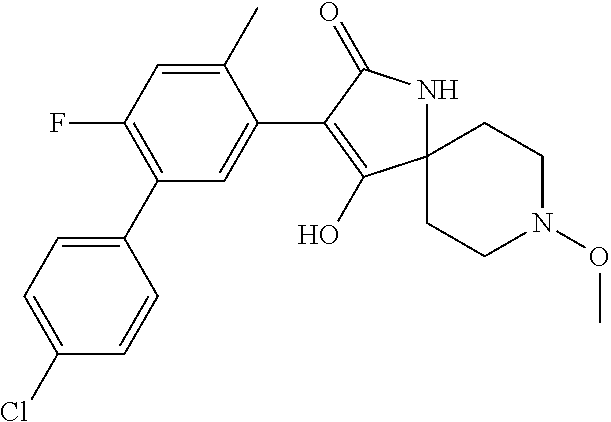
C1(C)=CC(F)=C(C2=CC=C(Cl)C=C2)C=C1C1=C(O)C2(NC1=O)CCN(OC)CC2
